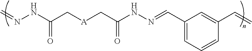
C=NNC(C[A]CC(NN=CC1=CC=CC(C=C)=C1)=O)=O
